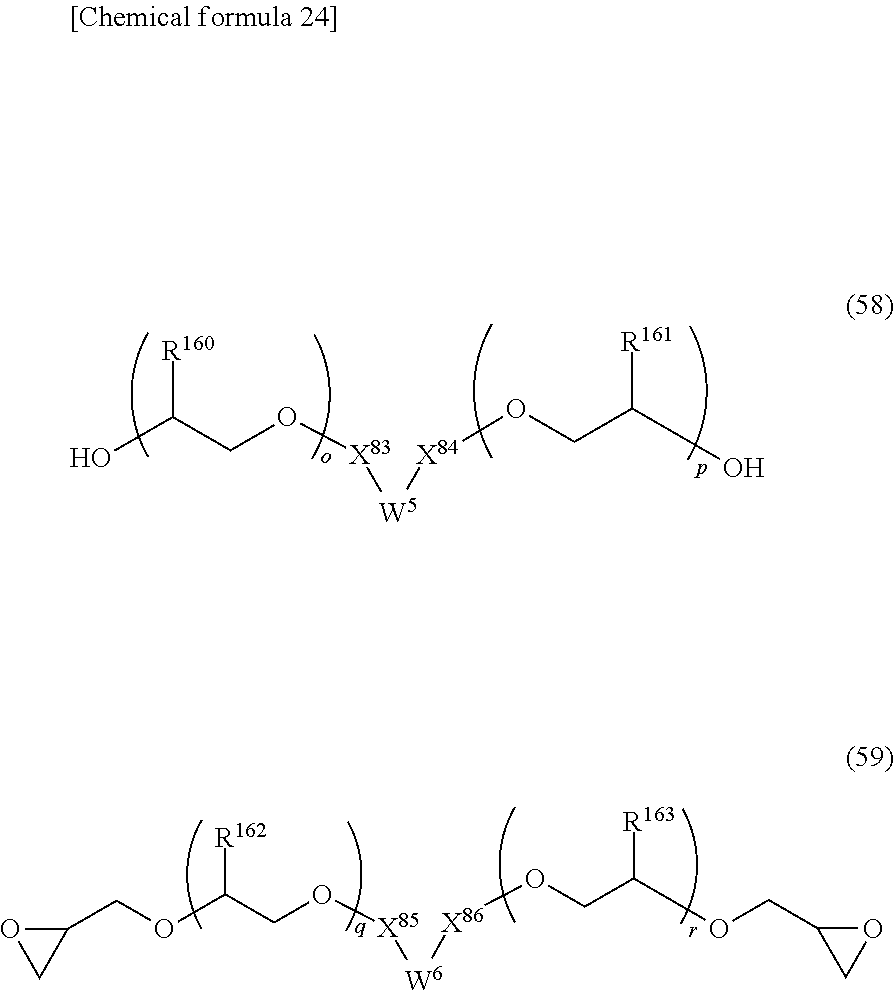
OC(CO[X83][W5][X84]OCC(O)[R161])[R160].O(C(CO[X85][W6][X86]OCC([R163])OCC1CO1)[R162])CC1OC1
